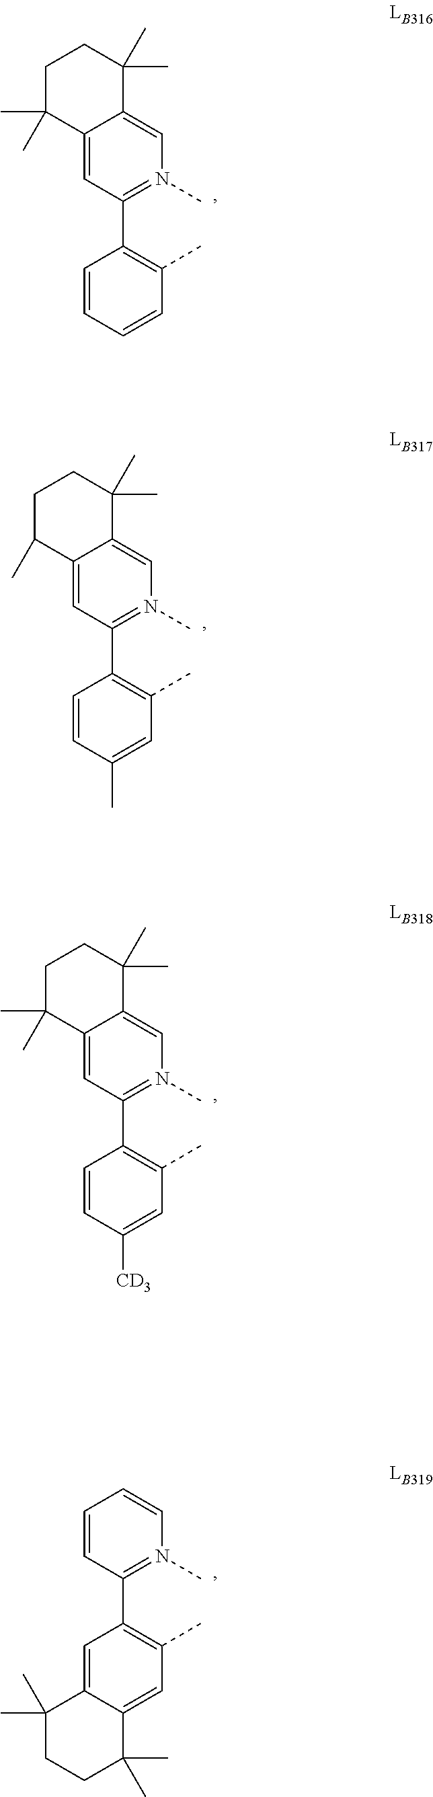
C1=CC=CC(C)=C1C1=N(C)C=C2C(=C1)C(C)(C)CCC2(C)C.C1=CC(C)=CC(C)=C1C1=N(C)C=C2C(=C1)C(C)CCC2(C)C.C1=CC([CD3])=CC(C)=C1C1=N(C)C=C2C(=C1)C(C)(C)CCC2(C)C.C1=C2C(=CC(C)=C1C1=N(C)C=CC=C1)C(C)(C)CCC2(C)C
